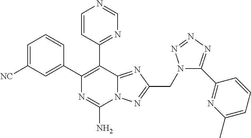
C1=C([NC])C=C(C2=C(C3=NC=NC=C3)C3=NC(CN4C(C5=NC(C)=CC=C5)=NN=N4)=NN3C(N)=N2)C=C1
